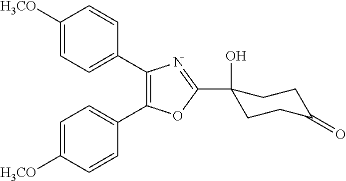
C1=C([H3CO])C=CC(C2=C(C3=CC=C([H3CO])C=C3)OC(C3(O)CCC(=O)CC3)=N2)=C1
